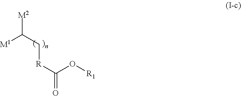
[M1]C(C[R]C(=O)O[R1])[M2]
